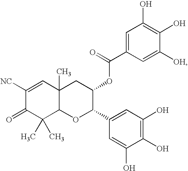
C1([NC])=CC2(C)C(C(C)(C)C1=O)OC(C1=CC(O)=C(O)C(O)=C1)C(OC(=O)C1=CC(O)=C(O)C([OH])=C1)C2
